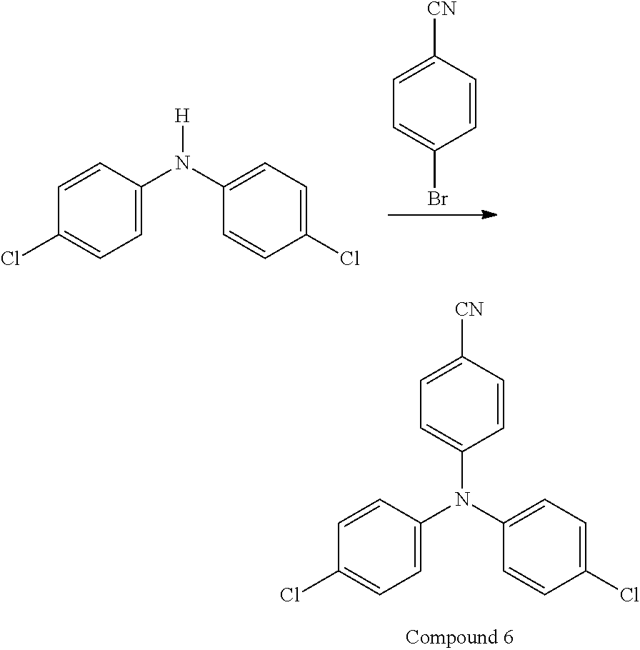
C1=C(N([H])C2=CC=C(Cl)C=C2)C=CC(Cl)=C1.C1=CC([CN])=CC=C1Br.C1=C(N(C2=CC=C(Cl)C=C2)C2=CC=C([CN])C=C2)C=CC(Cl)=C1
